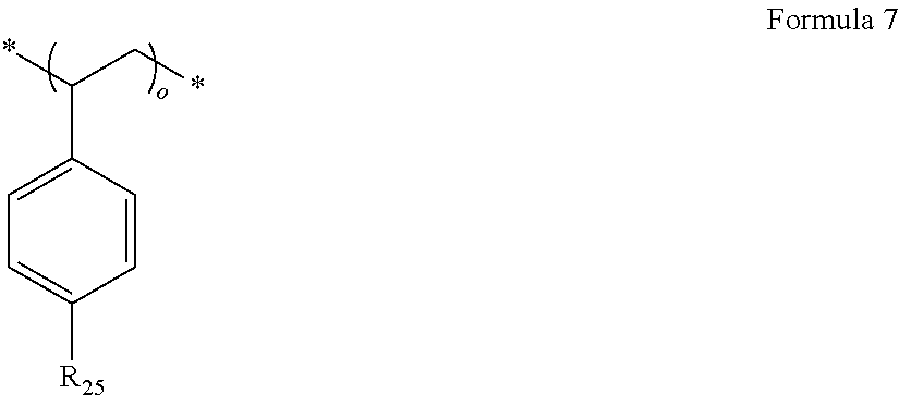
C1(C(*)C*)=CC=C([R25])C=C1
